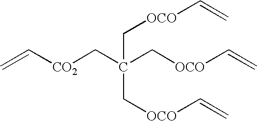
C=C[CO2]CC(C[OCO]C=C)(C[OCO]C=C)C[OCO]C=C
